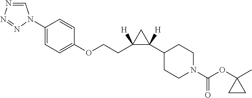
C1(C2([H])C(CCOC3=CC=C(N4C=NN=N4)C=C3)([H])C2)CCN(C(=O)OC2(C)CC2)CC1
